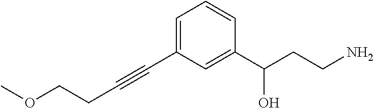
C(C1=CC=CC(C(CCN)O)=C1)#CCCOC
